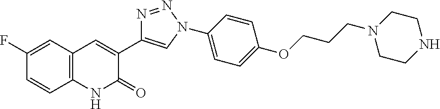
C1(F)=CC2=C(C=C1)NC(=O)C(C1=CN(C3=CC=C(OCCCN4CCNCC4)C=C3)N=N1)=C2
